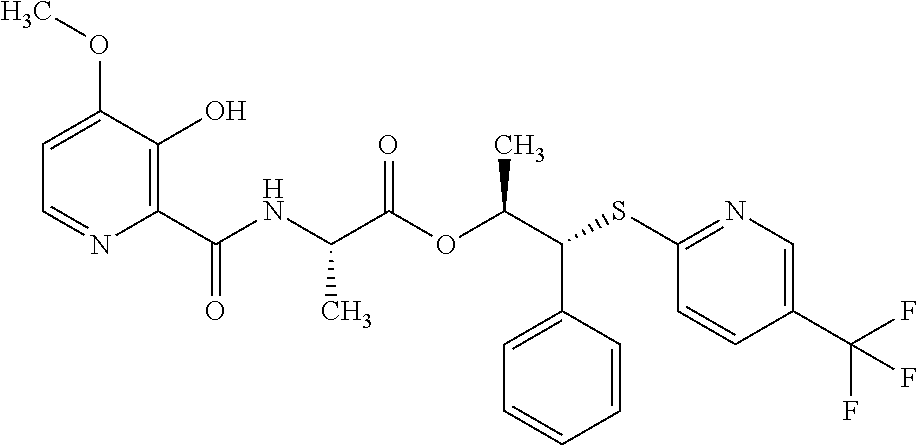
C1=C(C(C(OC(C(NC(C2=C(O)C(OC)=CC=N2)=O)C)=O)C)SC2=NC=C(C(F)(F)F)C=C2)C=CC=C1
